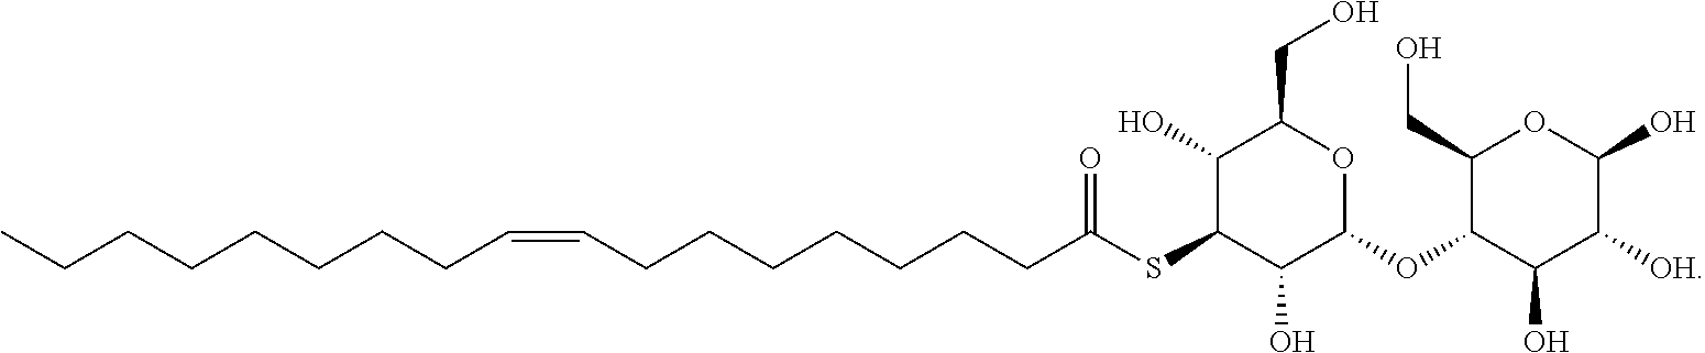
CCCCCCCCC=CCCCCCCCC(SC1C(O)C(OC2C(O)C([OH])C(O)OC2CO)OC(CO)C1O)=O
